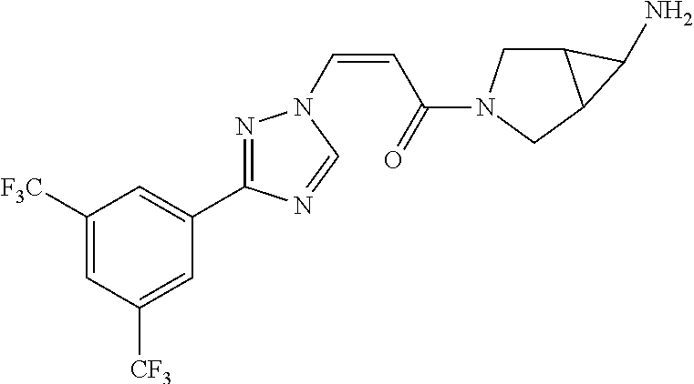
C1([F3C])=CC([CF3])=CC(C2=NN(C=CC(=O)N3CC4C(C3)C4N)C=N2)=C1
